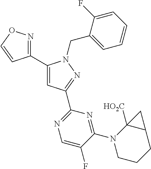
C1(C2=NOC=C2)=CC(C2=NC=C(F)C(N3CCCC4C3([HO2C])C4)=N2)=NN1CC1=CC=CC=C1F
